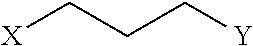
[X]CCC[Y]
